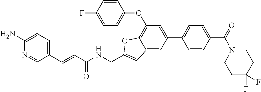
C1(C2=CC=C(C(=O)N3CCC(F)(F)CC3)C=C2)=CC(OC2=CC=C(F)C=C2)=C2C(=C1)C=C(CNC(C=CC1=CC=C(N)N=C1)=O)O2
